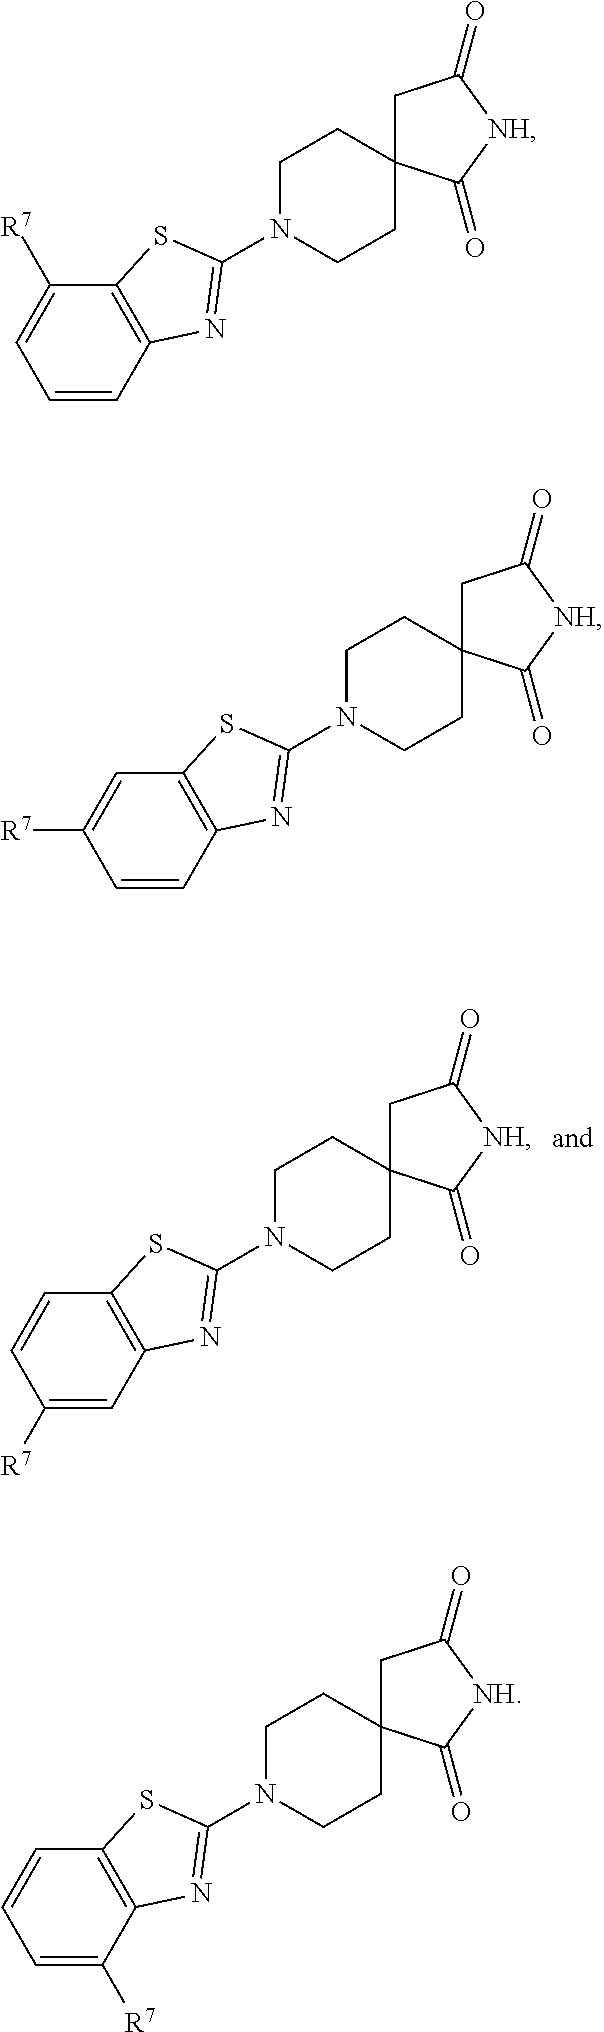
C1([R7])=CC2=C(C=C1)SC(N1CCC3(CC1)CC(=O)[NH]C3=O)=N2.C1=CC2=C(C([R7])=C1)SC(N1CCC3(CC1)CC(=O)[NH]C3=O)=N2.C1=CC2=C(C=C1[R7])SC(N1CCC3(CC1)CC(=O)[NH]C3=O)=N2.C1=C([R7])C2=C(C=C1)SC(N1CCC3(CC1)CC(=O)[NH]C3=O)=N2
